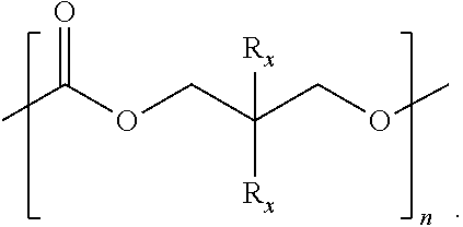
CC(OCC(COC)([Rx])[Rx])=O
